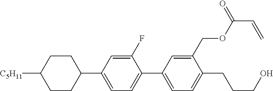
C1CC([C5H11])CCC1C1=CC=C(C2=CC=C(CCCO)C(COC(C=C)=O)=C2)C(F)=C1
